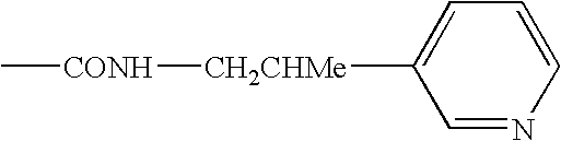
C[CONH][CH2CHMe]C1=CC=CN=C1
